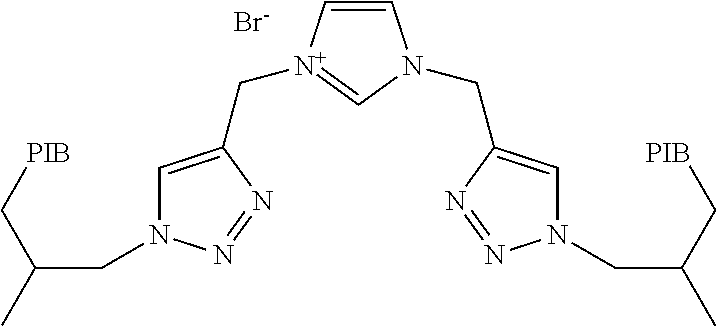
C1=C[N+](CC2=CN(CC(C)C[PIB])N=N2)=CN1CC1=CN(CC(C[PIB])C)N=N1.[Br-]
